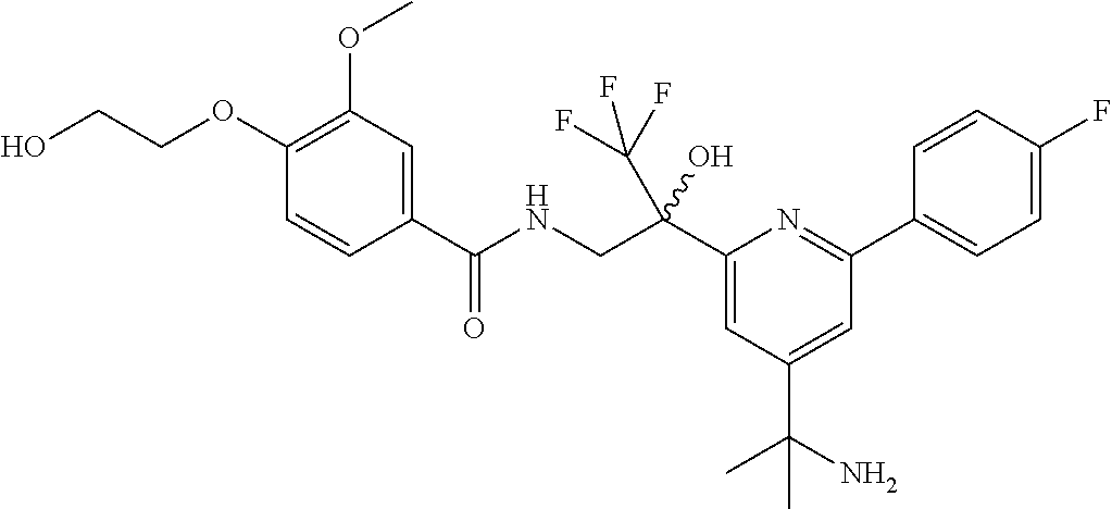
C1=C(F)C=CC(C2=NC(C(CNC(C3=CC(OC)=C(OCCO)C=C3)=O)(O)C(F)(F)F)=CC(C(N)(C)C)=C2)=C1
